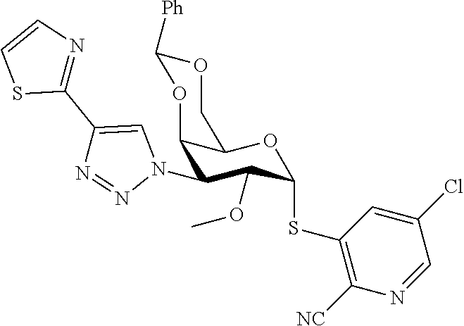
C1OC([Ph])OC2C(N3C=C(C4=NC=CS4)N=N3)C(OC)C(SC3=C([NC])N=CC(Cl)=C3)OC12
